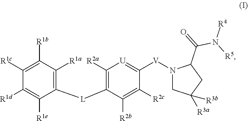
C(=O)(N([R5])[R4])C1N([V]C2=[U]C([R2a])=C([L]C3=C([R1a])C([R1b])=C([R1c])C([R1d])=C3[R1e])C([R2b])=C2[R2c])CC([R3a])([R3b])C1
